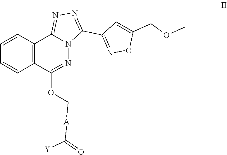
N1=C2C3=C(C=CC=C3)C(OC[A]C(=O)[Y])=NN2C(C2=NOC(COC)=C2)=N1
